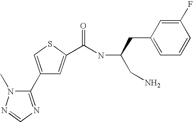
C1(C2=NC=NN2C)=CSC(C(NC(CN)CC2=CC=CC(F)=C2)=O)=C1
